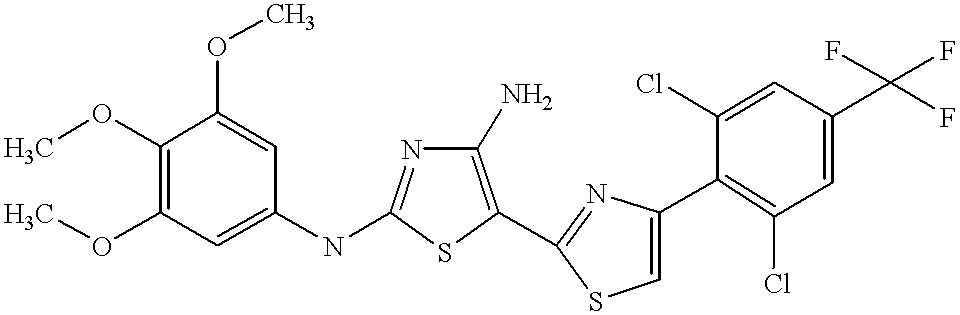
COC1=C(OC)C=C(NC2=NC(N)=C(C3=NC(C4=C(Cl)C=C(C(F)(F)F)C=C4Cl)=CS3)S2)C=C1OC
